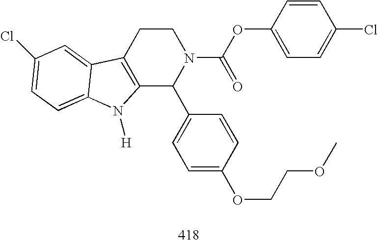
C12=C(CCN(C(OC3=CC=C(Cl)C=C3)=O)C1C1=CC=C(OCCOC)C=C1)C1=CC(Cl)=CC=C1N2[H]
